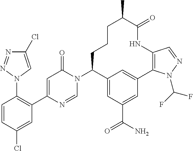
C1=CC(Cl)=CC(C2=CC(=O)N(C3C4=CC(C(N)=O)=CC(=C4)C4=C(NC(=O)C(C)CCC3)C=NN4C(F)F)C=N2)=C1N1C=C(Cl)N=N1
